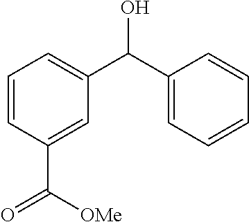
C1=CC(C([OMe])=O)=CC(C(C2=CC=CC=C2)O)=C1
